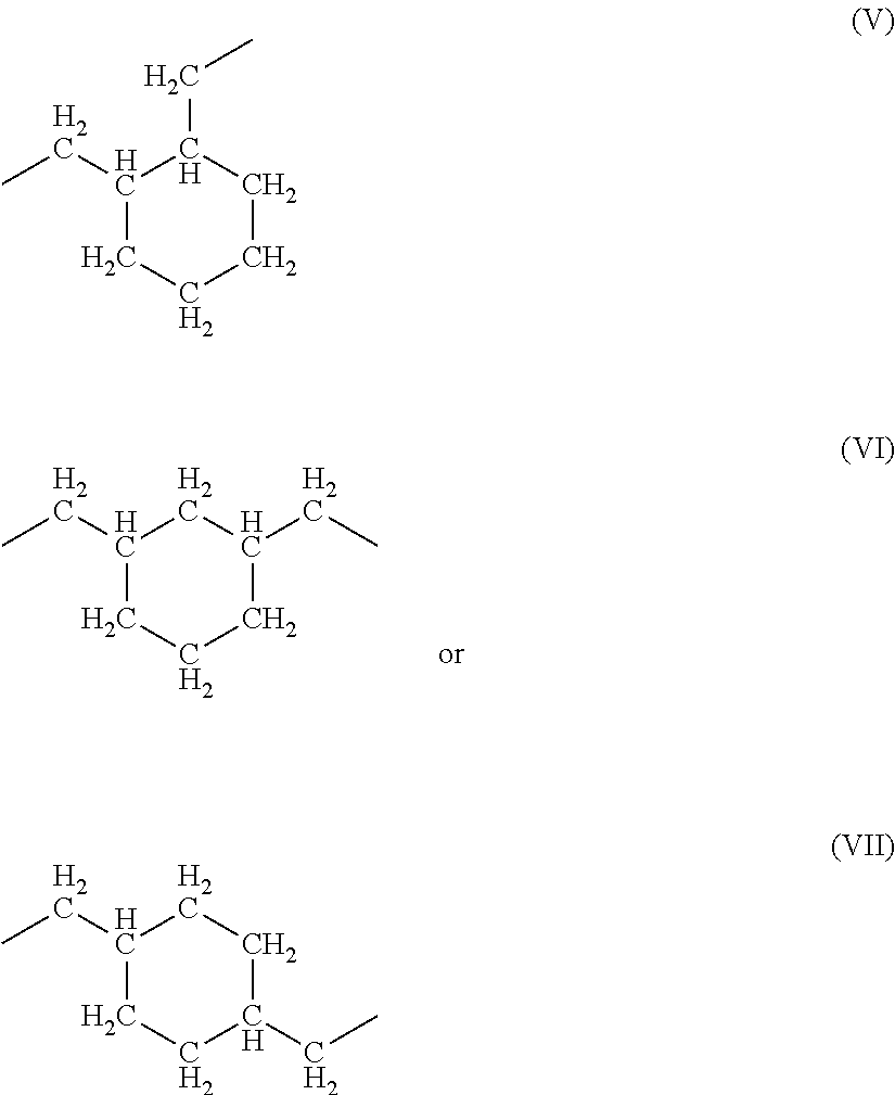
C1(CC)CCC(CC)CC1.C1(CC)CCCC(CC)C1.C1(CC)CCCCC1CC
